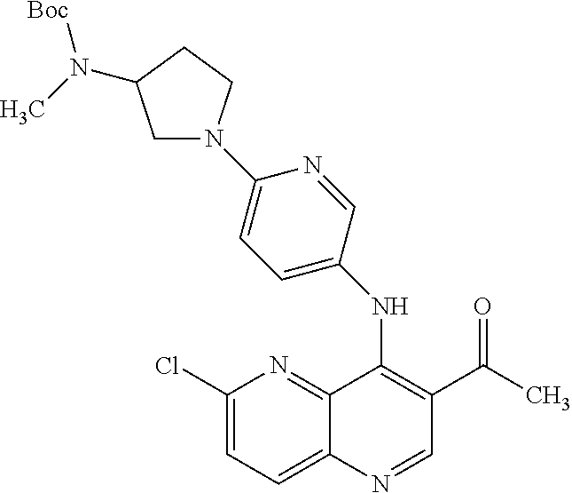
C1(Cl)=CC=C2C(=N1)C(NC1=CC=C(N3CC(N(C)[Boc])CC3)N=C1)=C(C(=O)C)C=N2
